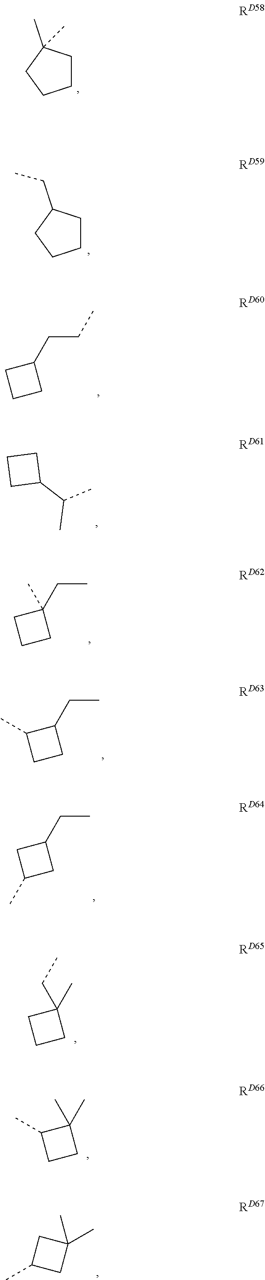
C1CC(C)(C)CC1.C1CC(CC)CC1.C(CC1CCC1)C.C1(C(C)C)CCC1.CCC1(C)CCC1.CC1CCC1CC.CCC1CC(C)C1.C1CCC1(C)CC.C1(C)CCC1(C)C.CC1(C)CC(C)C1
